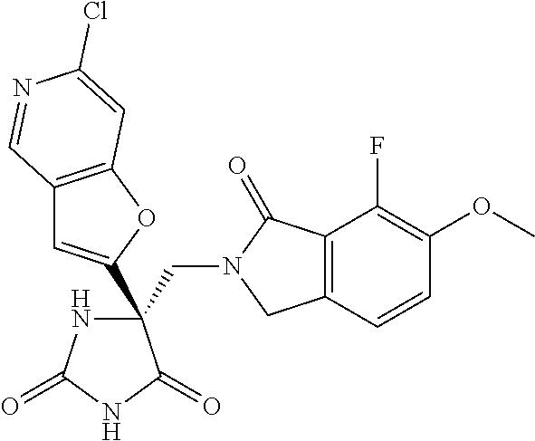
C(C1(C2=CC3=C(O2)C=C(Cl)N=C3)NC(=O)NC1=O)N1CC2=C(C1=O)C(F)=C(OC)C=C2
